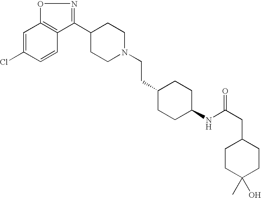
C1=C(Cl)C=CC2=C1ON=C2C1CCN(CCC2CCC(NC(CC3CCC(O)(C)CC3)=O)CC2)CC1
